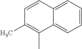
C1=CC2=CC=CC=C2C(C)=C1C
